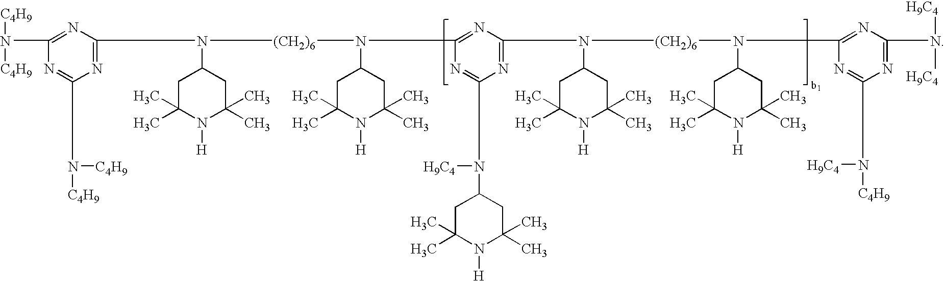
C1(N(C2=NC(N([C4H9])[C4H9])=NC(N([C4H9])[C4H9])=N2)[(CH2)6]N(C2CC(C)(C)N([H])C(C)(C)C2)C2=NC(N(C3CC(C)(C)N([H])C(C)(C)C3)[(CH2)6]N(C3CC(C)(C)N([H])C(C)(C)C3)C3=NC(N([H9C4])[H9C4])=NC(N([C4H9])[H9C4])=N3)=NC(N([H9C4])C3CC(C)(C)N([H])C(C)(C)C3)=N2)CC(C)(C)N([H])C(C)(C)C1
